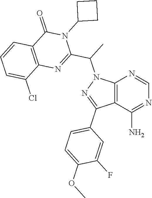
C12=C(C(N)=NC=N1)C(C1=CC=C(OC)C(F)=C1)=NN2C(C1=NC2=C(C(=O)N1C1CCC1)C=CC=C2Cl)C
